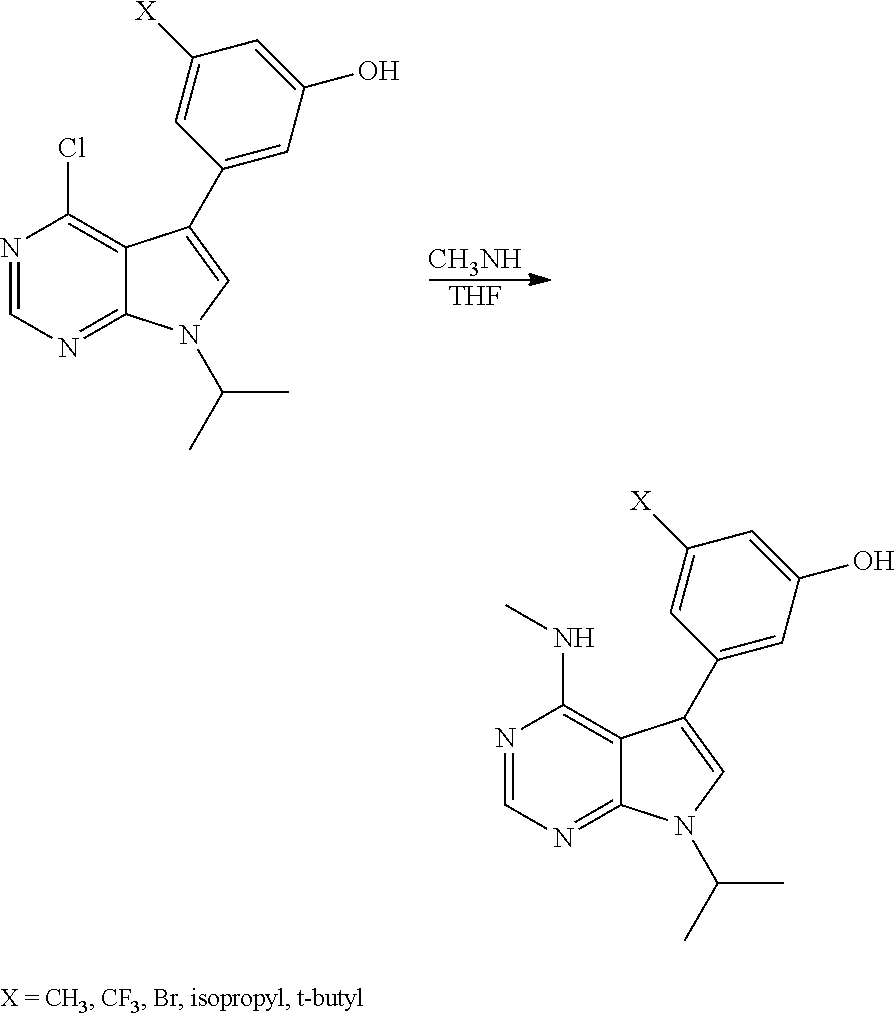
[CH3NH].[THF].N1=CN=C2C(=C1Cl)C(C1=CC(O)=CC([X])=C1)=CN2C(C)C.N1=CN=C2C(=C1NC)C(C1=CC(O)=CC([X])=C1)=CN2C(C)C
